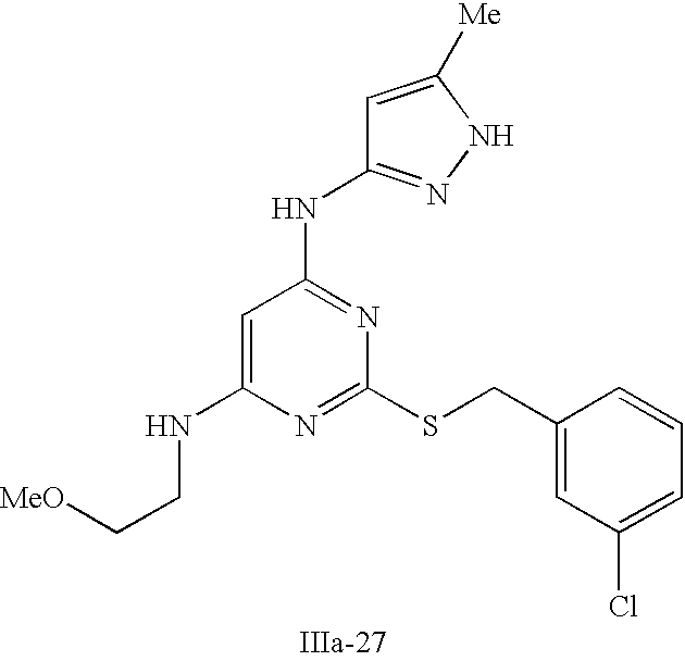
C1=C(NCC[MeO])N=C(SCC2=CC(Cl)=CC=C2)N=C1NC1=NNC([Me])=C1
